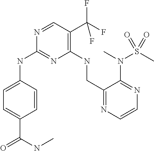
N1=CC(C(F)(F)F)=C(NCC2=NC=CN=C2N(C)S(C)(=O)=O)N=C1NC1=CC=C(C(=O)NC)C=C1
